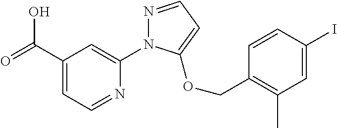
C(C1=CC=NC(N2N=CC=C2OCC2=C(C)C=C(I)C=C2)=C1)(=O)O
